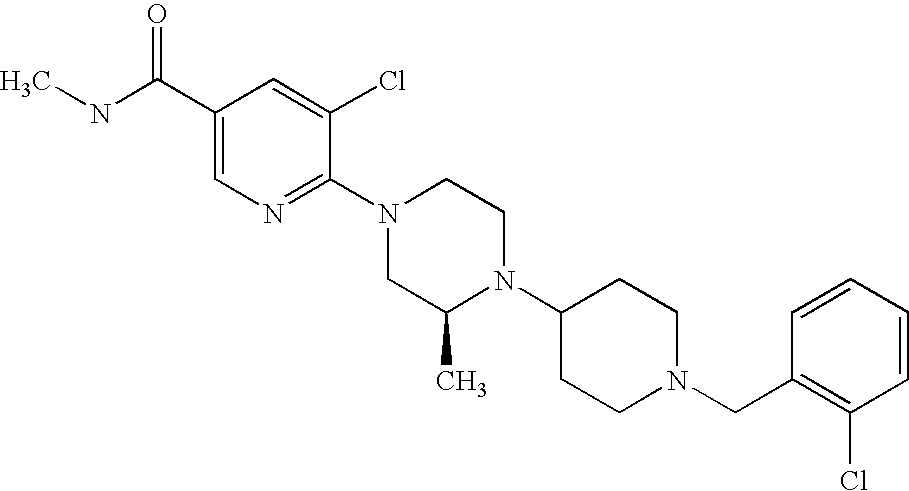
C1(CN2CCC(N3C(C)CN(C4=NC=C(C(NC)=O)C=C4Cl)CC3)CC2)=C(Cl)C=CC=C1
